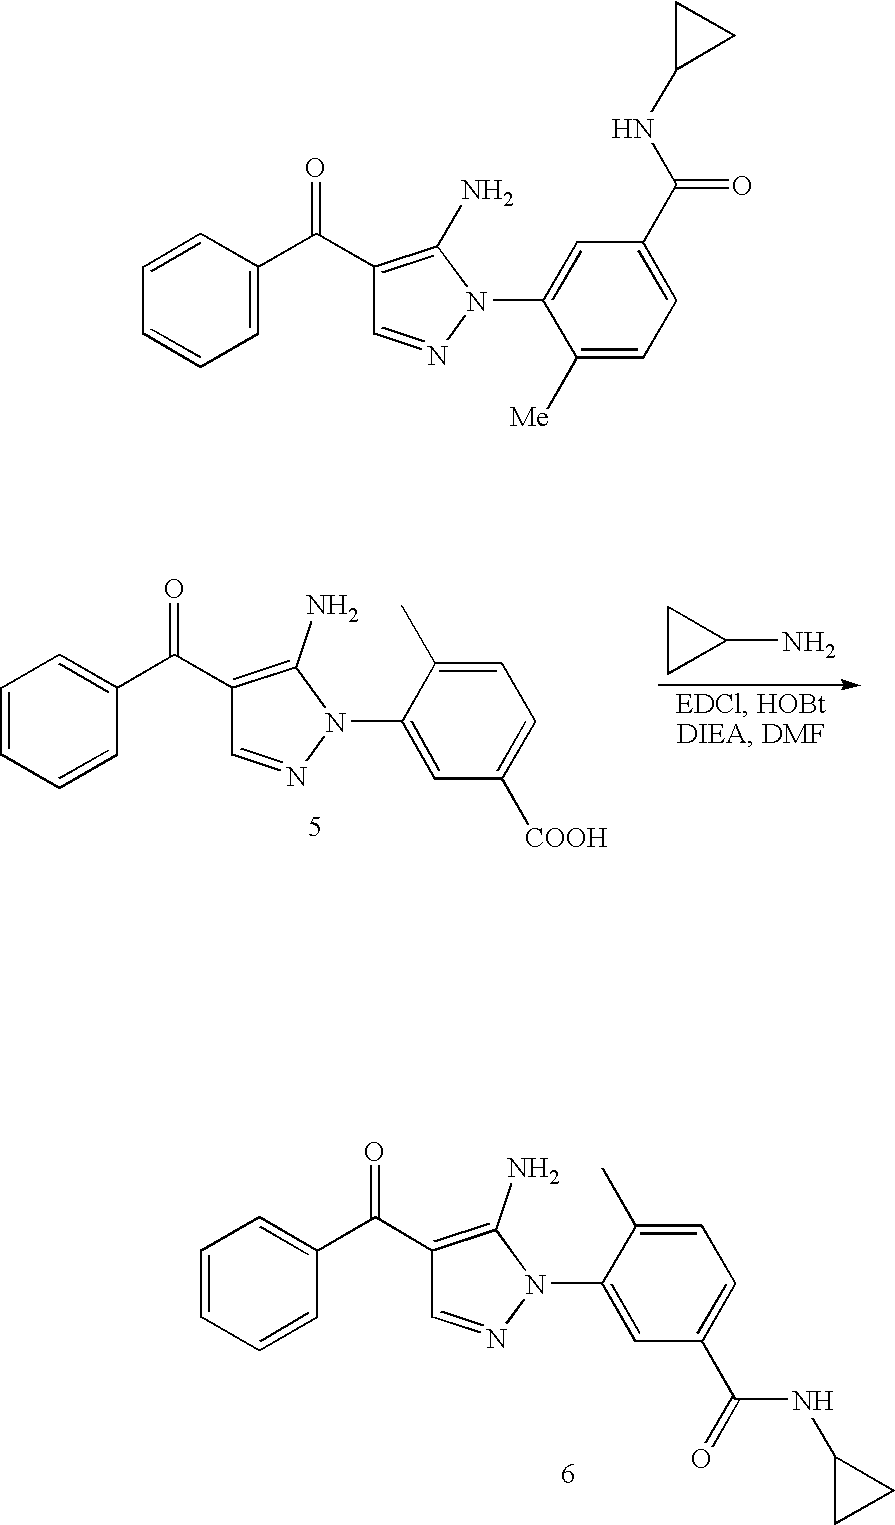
C1CC1N.C1=CC=CC(C(C2=C(N)N(C3=CC([COOH])=CC=C3C)N=C2)=O)=C1.C1=CC=CC(C(C2=C(N)N(C3=CC(C(=O)NC4CC4)=CC=C3C)N=C2)=O)=C1.C(C1=C(N)N(C2=CC(C(NC3CC3)=O)=CC=C2[Me])N=C1)(C1=CC=CC=C1)=O
